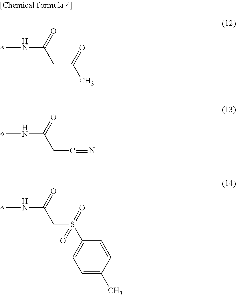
CNC(CC(C)=O)=O.CNC(CC#N)=O.CNC(CS(C1=CC=C(C)C=C1)(=O)=O)=O
